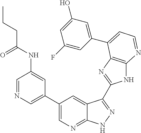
C1(C2=CN=CC(NC(CCC)=O)=C2)=CN=C2C(=C1)C(C1=NC3=C(N1)N=CC=C3C1=CC(O)=CC(F)=C1)=NN2
